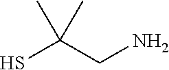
SC(CN)(C)C
